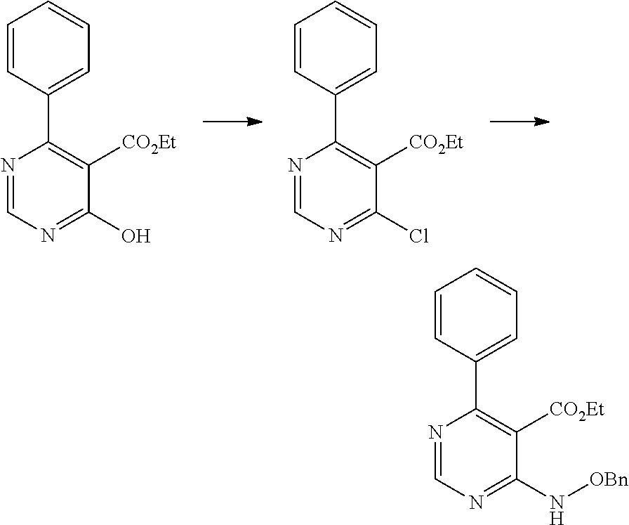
N1=CN=C(O)C([CO2Et])=C1C1=CC=CC=C1.N1=CN=C(Cl)C([CO2Et])=C1C1=CC=CC=C1.N1=CN=C(N[OBn])C([CO2Et])=C1C1=CC=CC=C1
